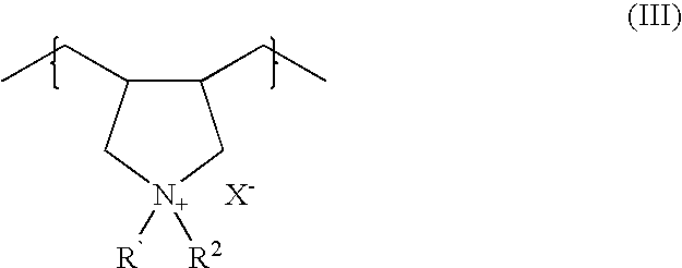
C1(CC)C(CC)C[N+      X-]([R`])([R2])C1
